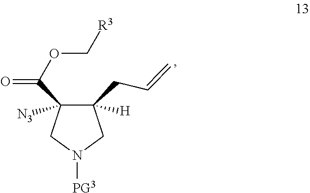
N1([PG3])CC(CC=C)([H])C(C(=O)OC[R3])([N3])C1
